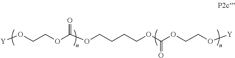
[Y]OCCOC(OCCCCOC(OCCO[Y])=O)=O
